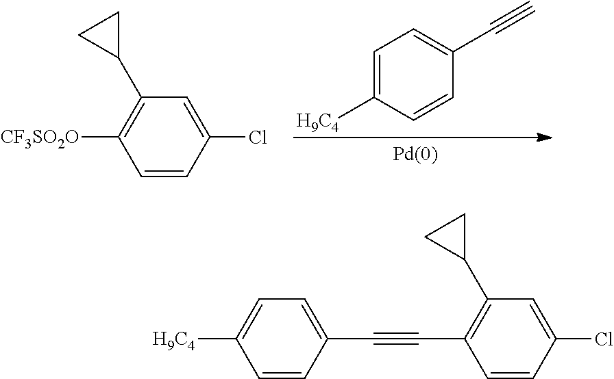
C1=C(Cl)C=CC([CF3SO2O])=C1C1CC1.C1=C([H9C4])C=CC(C#C)=C1.C1=CC(C#CC2=C(C3CC3)C=C(Cl)C=C2)=CC=C1[H9C4]
